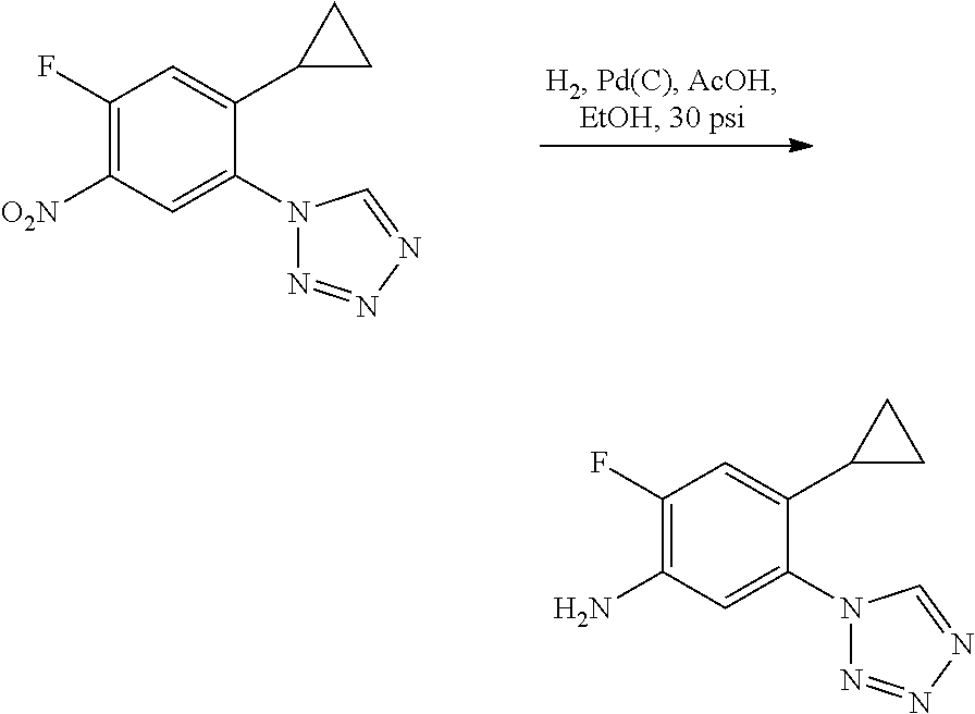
C1(F)=C([O2N])C=C(N2N=NN=C2)C(C2CC2)=C1.C1(F)=C(N)C=C(N2N=NN=C2)C(C2CC2)=C1
